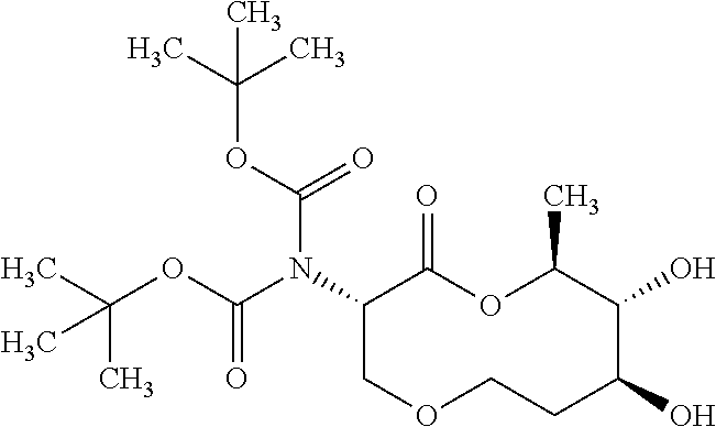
C1(N(C(OC(C)(C)C)=O)C(OC(C)(C)C)=O)COCCC(O)C(O)C(C)OC1=O
